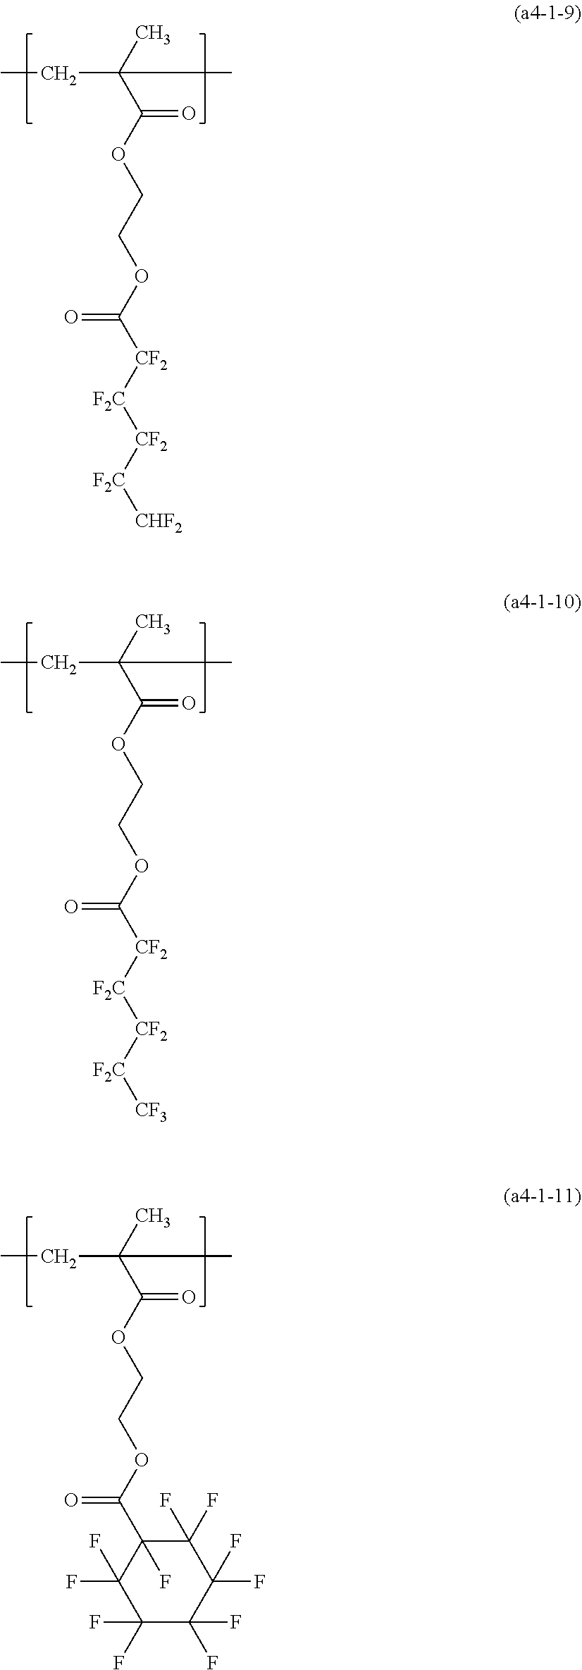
CC(C(OCCOC([CF2][F2C][CF2][F2C][CHF2])=O)=O)(CC)C.CC(C(OCCOC([CF2][F2C][CF2][F2C][CF3])=O)=O)(CC)C.CC(C(OCCOC(C1(F)C(F)(F)C(F)(F)C(F)(F)C(F)(F)C1(F)F)=O)=O)(CC)C
